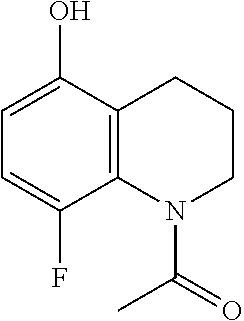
C1=C(F)C2=C(C(O)=C1)CCCN2C(C)=O
